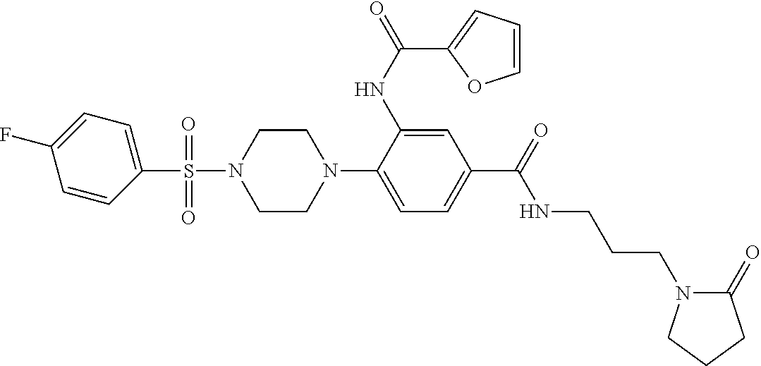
S(N1CCN(C2=CC=C(C(NCCCN3C(=O)CCC3)=O)C=C2NC(=O)C2=CC=CO2)CC1)(C1=CC=C(F)C=C1)(=O)=O
